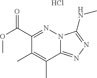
C1(C(=O)OC)=NN2C(=NN=C2NC)C(C)=C1C.Cl
